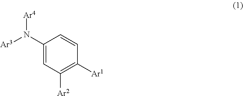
[Ar4]N(C1=CC([Ar2])=C([Ar1])C=C1)[Ar3]
